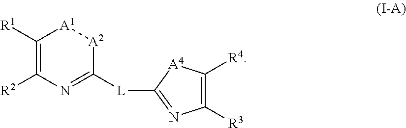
C1([R1])=C([R2])N=C([L]C2=NC([R3])=C([R4])[A4]2)[A2][A1]1
